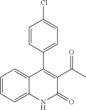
C1=CC=C2C(=C1)C(C1=CC=C(Cl)C=C1)=C(C(C)=O)C(=O)N2
